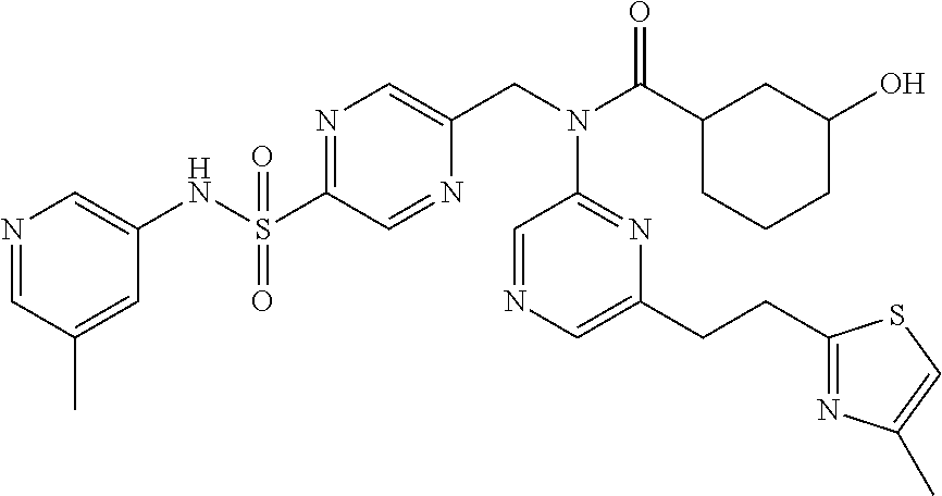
N1=C(S(NC2=CN=CC(C)=C2)(=O)=O)C=NC(CN(C(C2CCCC(O)C2)=O)C2=NC(CCC3=NC(C)=CS3)=CN=C2)=C1
